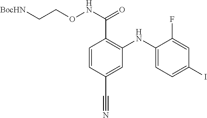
C1=CC(C#N)=CC(NC2=CC=C(I)C=C2F)=C1C(NOCC[BocHN])=O
